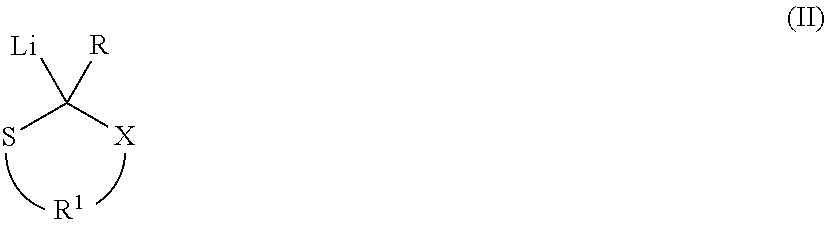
SC([X])([R])[Li].[R1]
